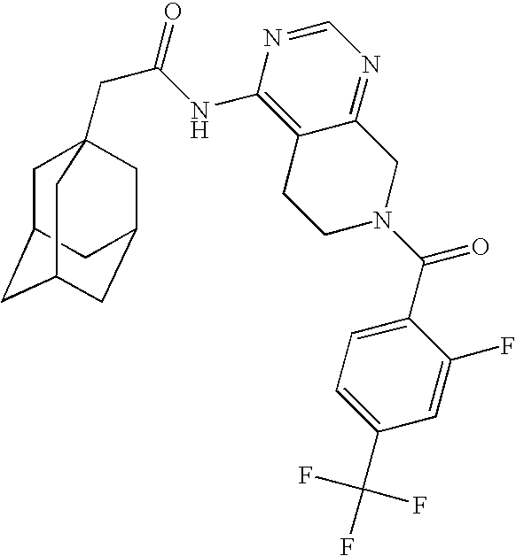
C1C2CC3CC(CC1(CC(=O)NC1=C4C(=NC=N1)CN(C(C1=CC=C(C(F)(F)F)C=C1F)=O)CC4)C3)C2
